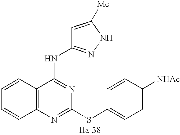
C12=C(N=C(SC3=CC=C([NHAc])C=C3)N=C1NC1=NNC([Me])=C1)C=CC=C2
